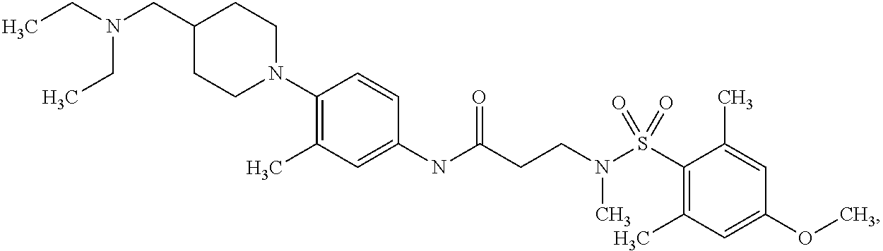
C1(NC(CCN(S(C2=C(C)C=C(OC)C=C2C)(=O)=O)C)=O)=CC(C)=C(N2CCC(CN(CC)CC)CC2)C=C1
